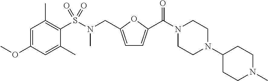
C1=C(CN(C)S(C2=C(C)C=C(OC)C=C2C)(=O)=O)OC(C(N2CCN(C3CCN(C)CC3)CC2)=O)=C1
